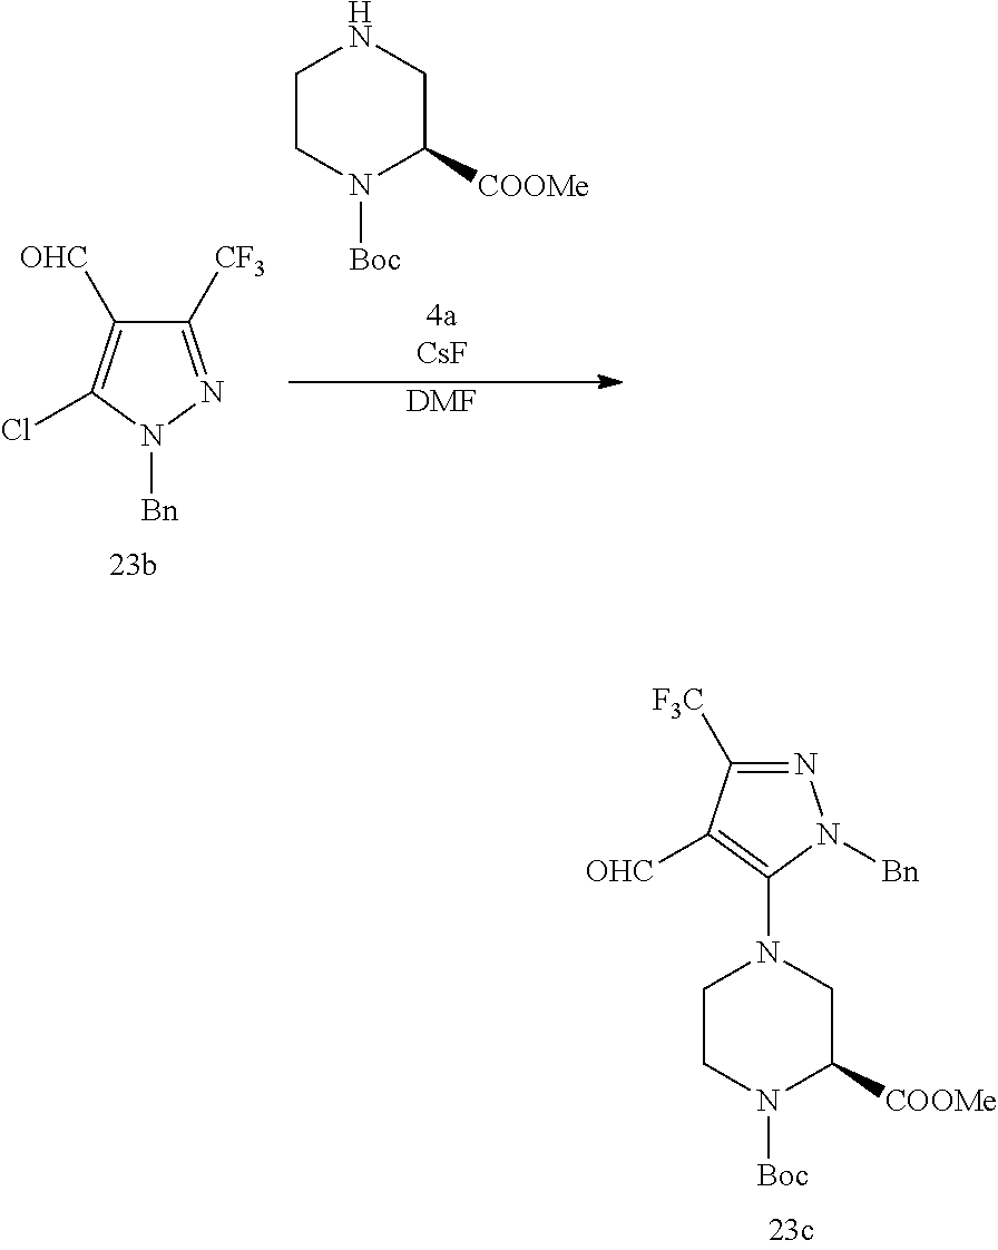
ClC1=C([OHC])C([CF3])=NN1[Bn].C1CN([Boc])C([COOMe])CN1.[DMF].C1CN([Boc])C([COOMe])CN1C1=C([OHC])C([F3C])=NN1[Bn]
